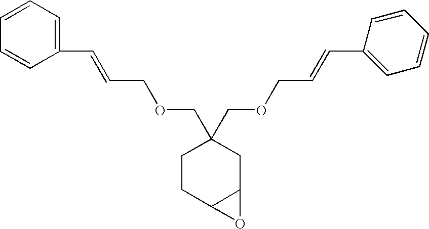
C1=CC(C=CCOCC2(COCC=CC3=CC=CC=C3)CCC3C(C2)O3)=CC=C1
